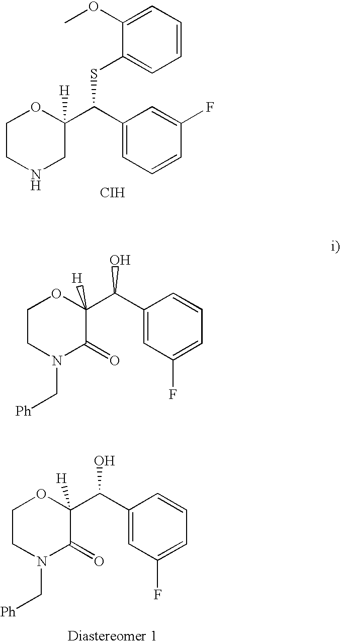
C1(OC)=CC=CC=C1SC(C1([H])OCCNC1)C1=CC=CC(F)=C1.[CIH].OC(C1([H])OCCN(C[Ph])C1=O)C1=CC(F)=CC=C1.OC(C1([H])OCCN(C[Ph])C1=O)C1=CC(F)=CC=C1
